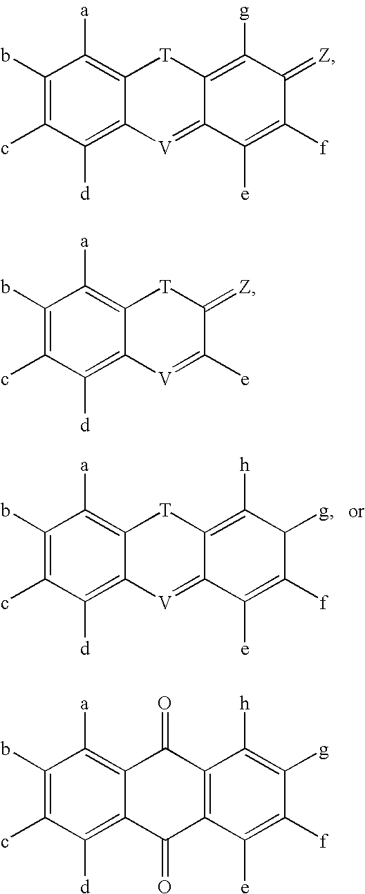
C1(b)=C(c)C([d])=C2C(=C1[a])[T]C1=C([h])C([g])C([f])=C([e])C1=[V]2.C1(b)=C(c)C([d])=C2C(=C1[a])[T]C1=C([g])C(=[Z])C([f])=C([e])C1=[V]2.C1(b)=C(c)C([d])=C2C(=C1[a])[T]C(=[Z])C([e])=[V]2.C1(b)=C(c)C([d])=C2C(=C1[a])C(=O)C1=C(C2=O)C([e])=C([f])C([g])=C1[h]
